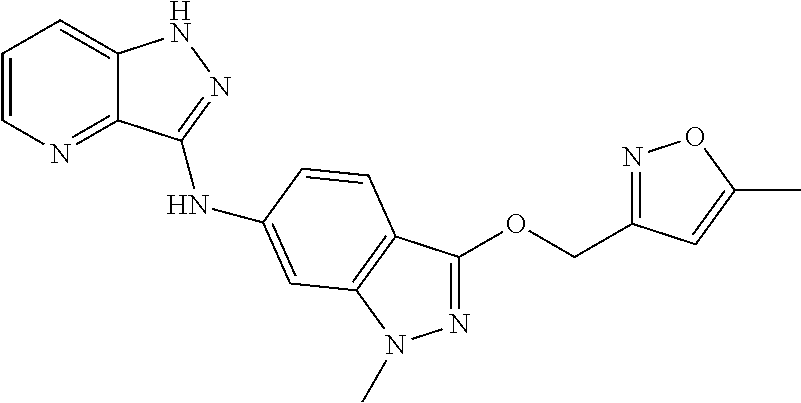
C1=CN=C2C(=C1)NN=C2NC1=CC2=C(C(OCC3=NOC(C)=C3)=NN2C)C=C1
